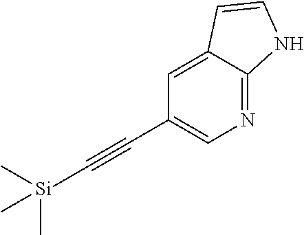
N1=C2C(=CC(C#C[Si](C)(C)C)=C1)C=CN2
